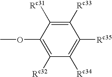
C1(OC)=C([Rc32])C([Rc34])=C([Rc35])C([Rc33])=C1[Rc31]
